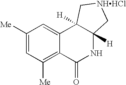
C1([Me])=CC([Me])=C2C(=C1)C1([H])C([H])(NC2=O)C[NHHCl]C1
